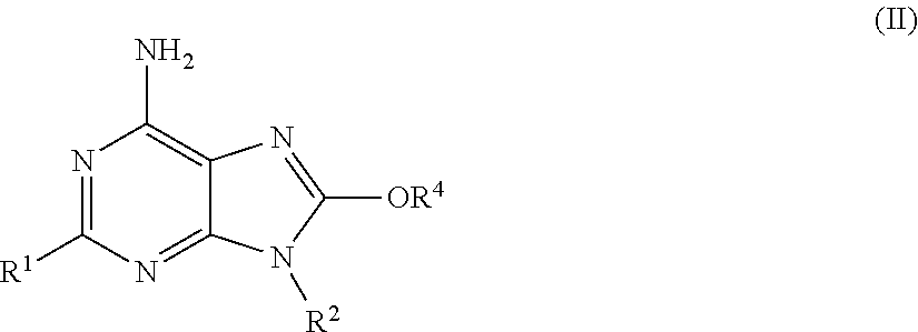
N1=C([R1])N=C2C(=C1N)N=C([OR4])N2[R2]
